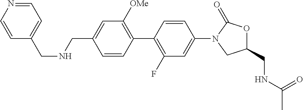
C1(N2CC(CNC(C)=O)OC2=O)=CC(F)=C(C2=C([OMe])C=C(CNCC3=CC=NC=C3)C=C2)C=C1
